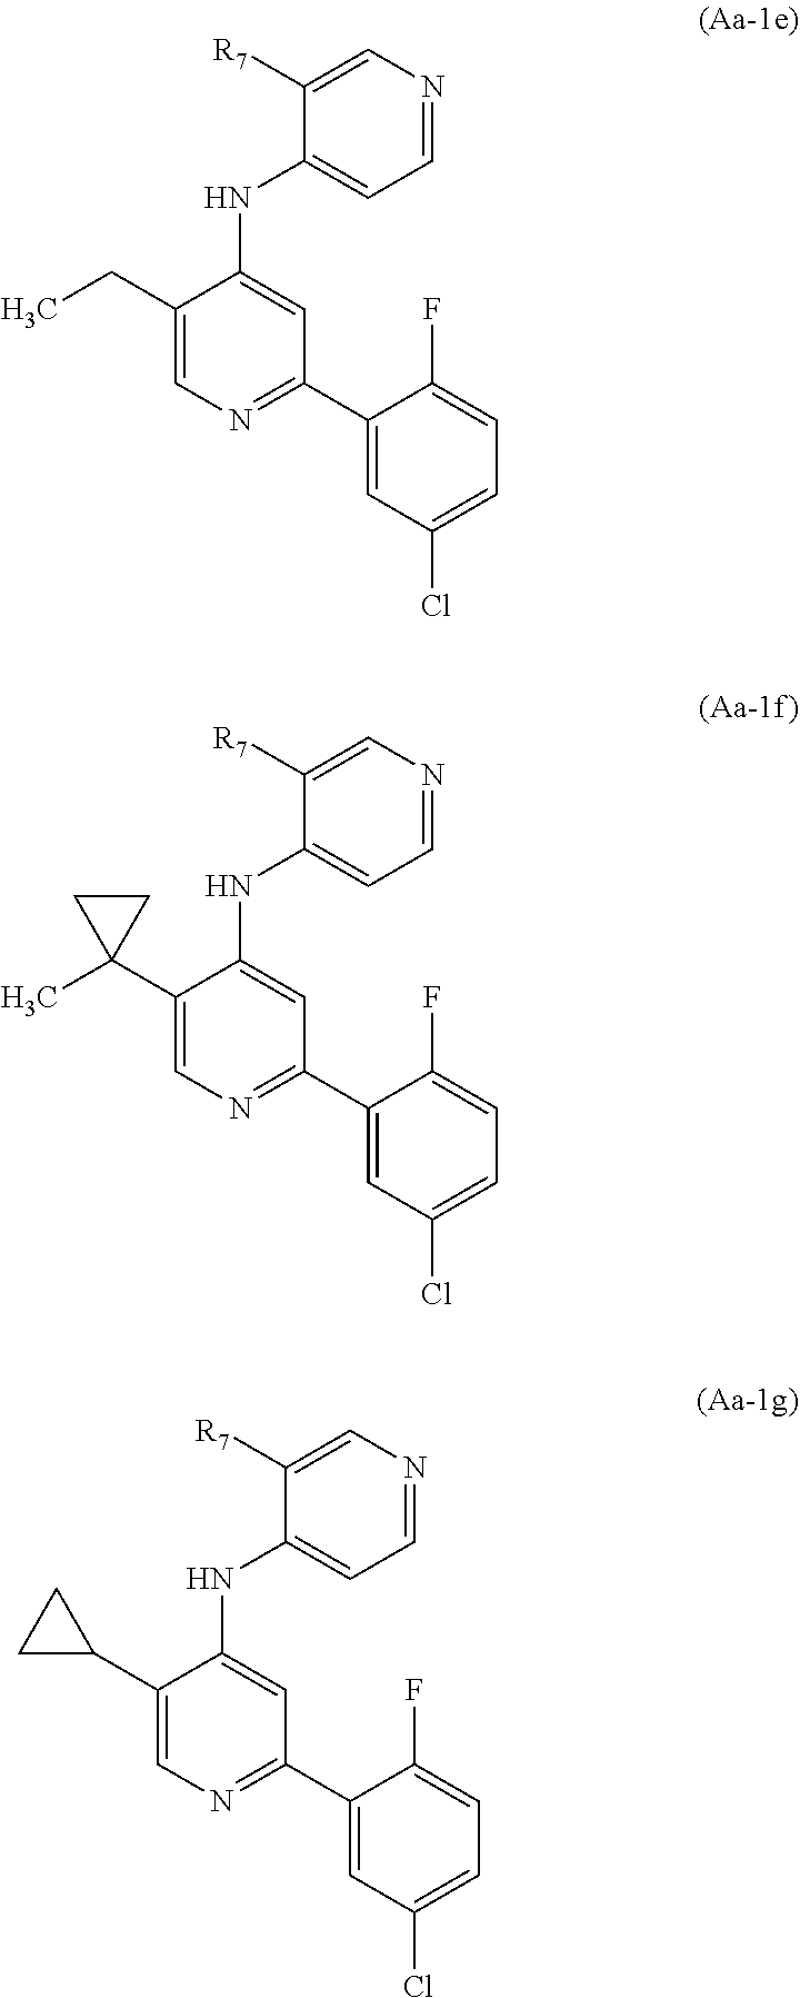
C1([R7])=CN=CC=C1NC1=CC(C2=CC(Cl)=CC=C2F)=NC=C1C1(C)CC1.C1([R7])=CN=CC=C1NC1=CC(C2=CC(Cl)=CC=C2F)=NC=C1C1CC1.C1([R7])=CN=CC=C1NC1=CC(C2=CC(Cl)=CC=C2F)=NC=C1CC
